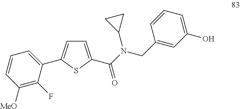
C1=C(C(=O)N(C2CC2)CC2=CC(O)=CC=C2)SC(C2=CC=CC([MeO])=C2F)=C1
